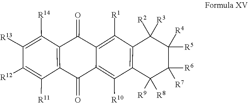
C12=C(C([R14])=C([R13])C([R12])=C1[R11])C(=O)C1=C([R1])C3=C(C([R10])=C1C2=O)C([R9])([R8])C([R6])([R7])C([R5])([R4])C3([R2])[R3]
